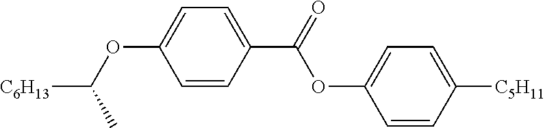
C1=CC(C(=O)OC2=CC=C([C5H11])C=C2)=CC=C1OC([C6H13])C
